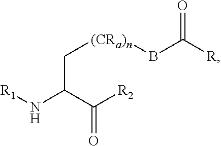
C(C([R2])=O)(N[R1])C[(CRa)n]BC([R])=O
